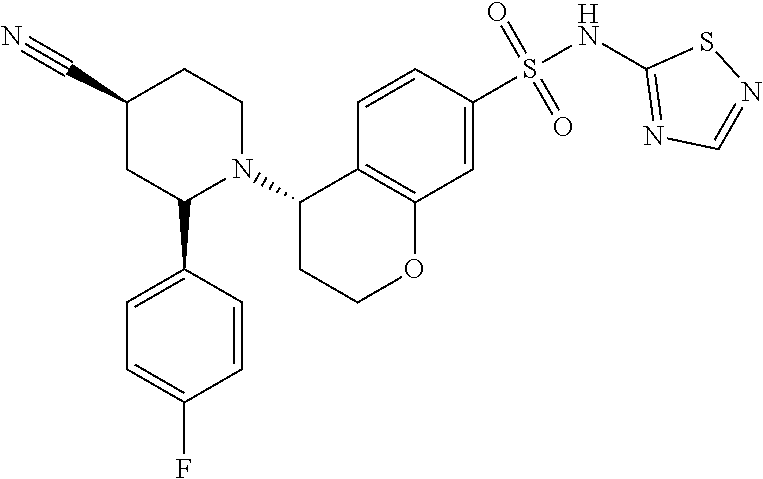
C1(NS(C2=CC3=C(C=C2)C(N2C(C4=CC=C(F)C=C4)CC(C#N)CC2)CCO3)(=O)=O)=NC=NS1
